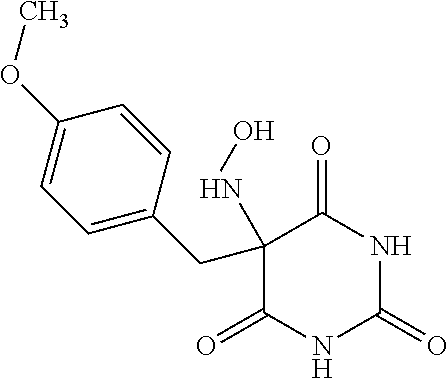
C1(=O)NC(=O)NC(=O)C1(CC1=CC=C(OC)C=C1)NO
